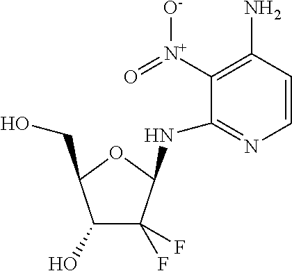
C1=CC(N)=C([N+](=O)[O-])C(NC2C(F)(F)C(O)C(CO)O2)=N1
